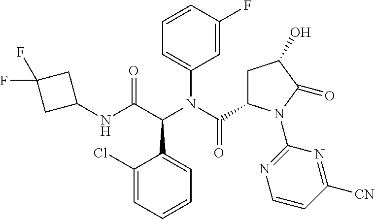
C1=CC(F)=CC(N(C(C2CC(O)C(=O)N2C2=NC=CC([CN])=N2)=O)C(C(NC2CC(F)(F)C2)=O)C2=CC=CC=C2Cl)=C1
